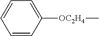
C1=CC([OC2H4]C)=CC=C1
